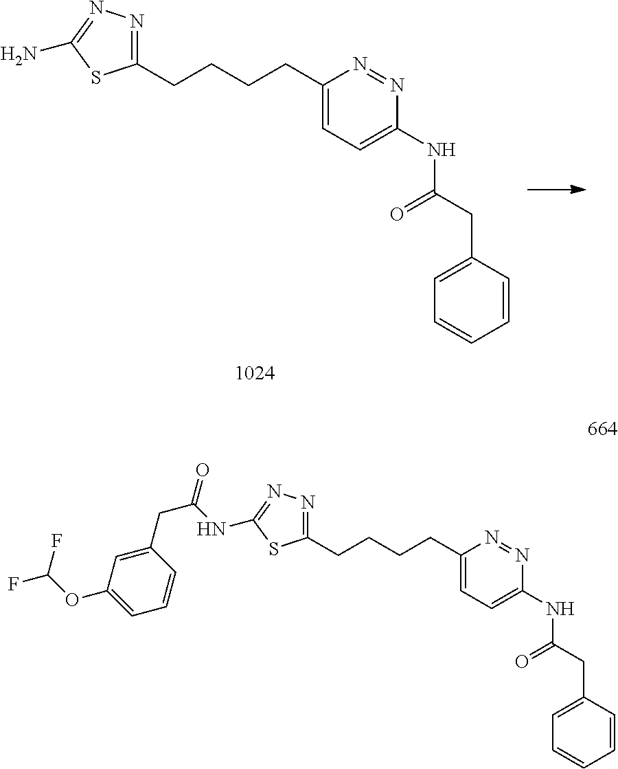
N1=C(CCCCC2=CC=C(NC(CC3=CC=CC=C3)=O)N=N2)SC(N)=N1.N1=C(CCCCC2=CC=C(NC(CC3=CC=CC=C3)=O)N=N2)SC(NC(=O)CC2=CC(OC(F)F)=CC=C2)=N1
